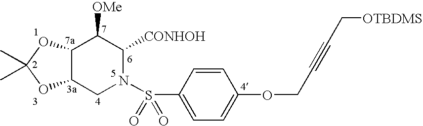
C12C(CN(S(C3=CC=C(OCC#CC[OTBDMS])C=C3)(=O)=O)C([CONHOH])C1[OMe])OC(C)(C)O2
